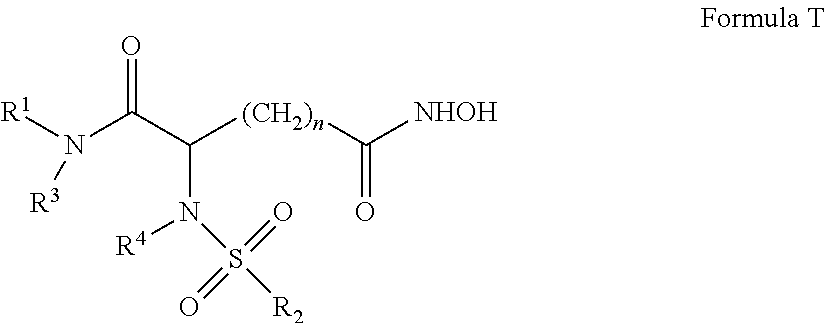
O=C(C([(CH2)n]C([NHOH])=O)N(S(=O)(=O)[R2])[R4])N([R1])[R3]
